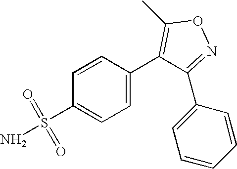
NS(=O)(=O)C1=CC=C(C2=C(C)ON=C2C2=CC=CC=C2)C=C1
